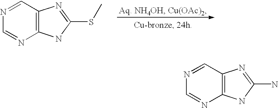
C1=NC2=C(C=N1)N=C(N)N2.C1=NC2=C(C=N1)N=C(SC)N2
